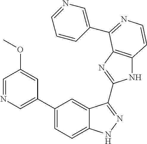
C1(C2=CN=CC(OC)=C2)=CC=C2C(=C1)C(C1=NC3=C(N1)C=CN=C3C1=CN=CC=C1)=NN2
